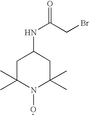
C1C(C)(C)N(O)C(C)(C)CC1NC(CBr)=O
